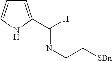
C1=C(C([H])=NCC[SBn])NC=C1
